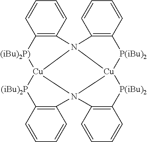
C12=C(C=CC=C1)[(iBu)2P][Cu]13N24C2=C(C=CC=C2)[P(iBu)2][Cu]42[P(iBu)2]C4=C(N12C1=C([(iBu)2P)]3)C=CC=C1)C=CC=C4
